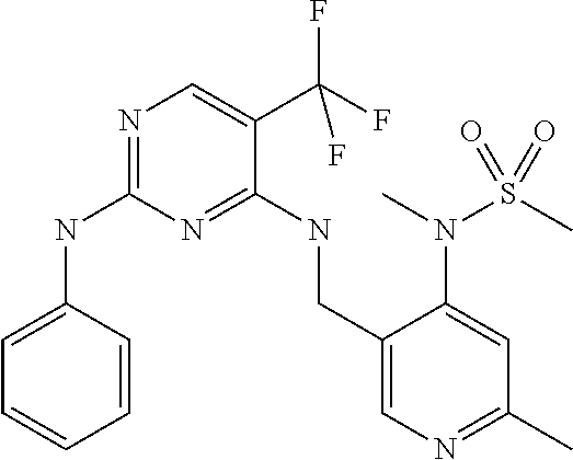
C1=CC(NC2=NC=C(C(F)(F)F)C(NCC3=CN=C(C)C=C3N(S(C)(=O)=O)C)=N2)=CC=C1
